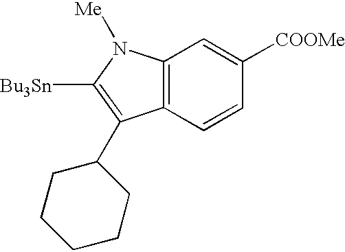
C1=C([COOMe])C=CC2=C1N([Me])C([Bu3Sn])=C2C1CCCCC1
